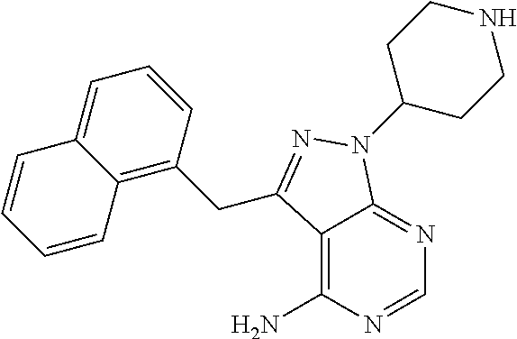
C12=C(N)N=CN=C1N(C1CCNCC1)N=C2CC1=C2C(=CC=C1)C=CC=C2
